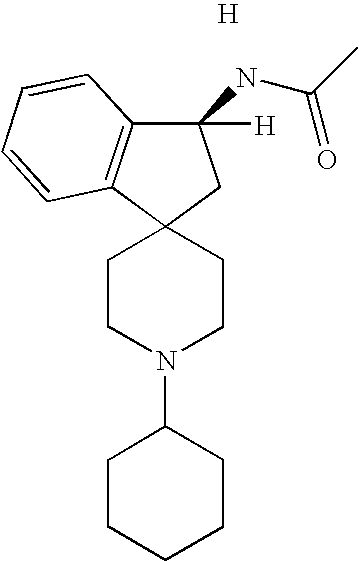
C1(NC(C)=O)([H])C2=C(C3(C1)CCN(C1CCCCC1)CC3)C=CC=C2.[H]
